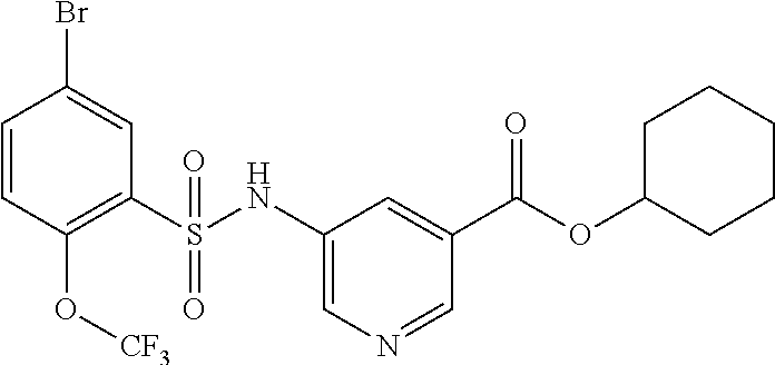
C1=CC(O[CF3])=C(S(NC2=CN=CC(C(OC3CCCCC3)=O)=C2)(=O)=O)C=C1Br
